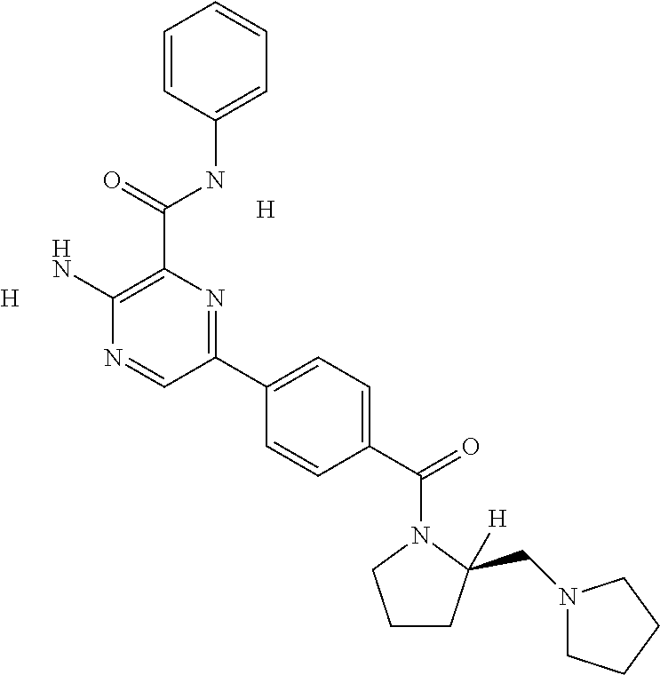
[H].[H].C1(N)=C(C(=O)NC2=CC=CC=C2)N=C(C2=CC=C(C(=O)N3CCCC3([H])CN3CCCC3)C=C2)C=N1
